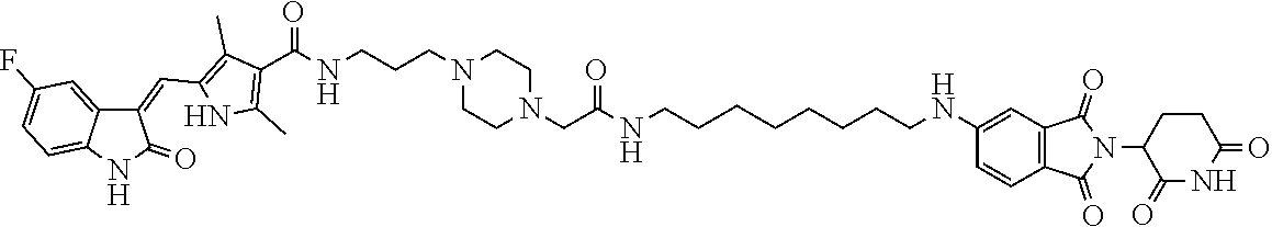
C1CN(CCCNC(C2=C(C)NC(C=C3C4=CC(F)=CC=C4NC3=O)=C2C)=O)CCN1CC(NCCCCCCCCNC1=CC2=C(C=C1)C(=O)N(C1CCC(=O)NC1=O)C2=O)=O
